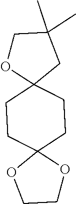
C1CC2(CCC13OCCO3)CC(C)(C)CO2
